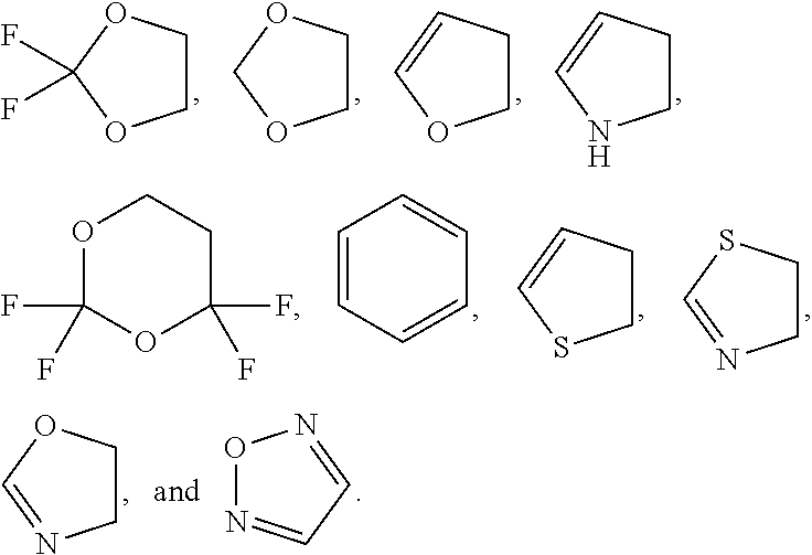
C1COC(F)(F)O1.C1COCO1.C1CC=CO1.C1CC=CN1.C1=CC=CC=C1.C1CC=CS1.C1CN=CS1.O1C(F)(F)OC(F)(F)CC1.C1CN=CO1.O1N=CC=N1
